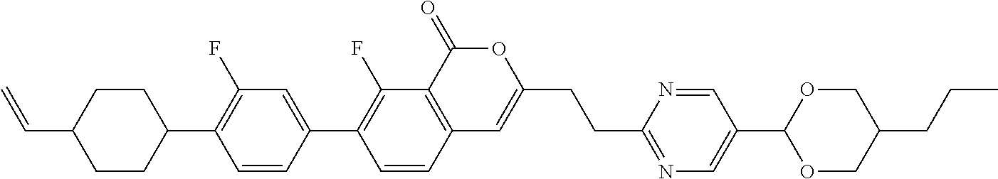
C12=C(C(=O)OC(CCC3=NC=C(C4OCC(CCC)CO4)C=N3)=C1)C(F)=C(C1=CC(F)=C(C3CCC(C=C)CC3)C=C1)C=C2
